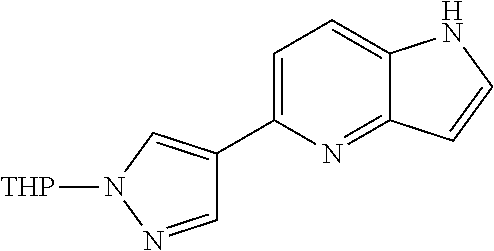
C1=C(C2=CN([THP])N=C2)N=C2C(=C1)NC=C2
